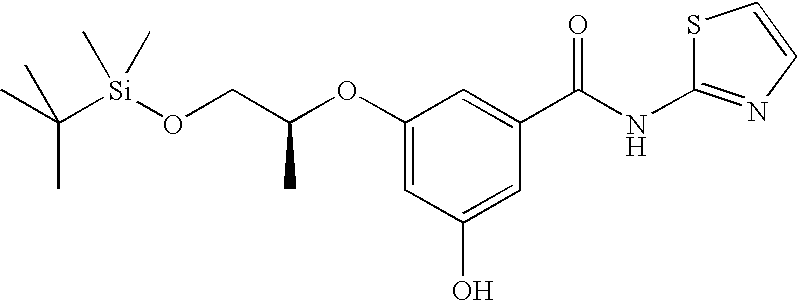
C1(OC(CO[Si](C(C)(C)C)(C)C)C)=CC(O)=CC(C(NC2=NC=CS2)=O)=C1
